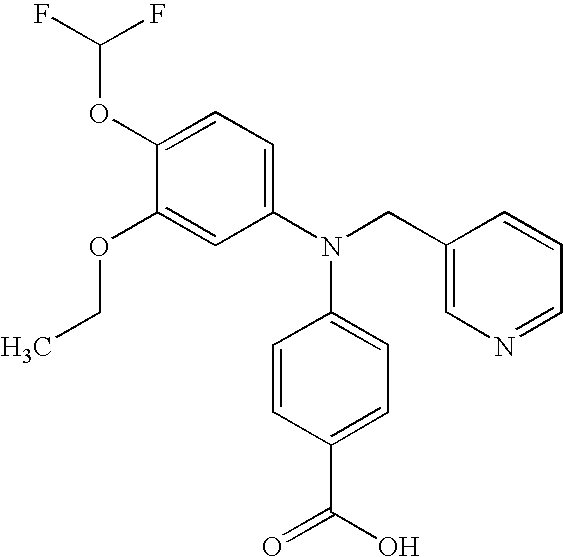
C1(OC(F)F)=CC=C(N(CC2=CN=CC=C2)C2=CC=C(C(=O)O)C=C2)C=C1OCC
